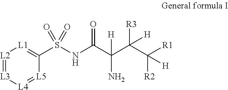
[L2]1=[L3][L4]=[L5]C(S(NC(C(C([H])([R3])C([H])([R2])[R1])(N)[H])=O)(=O)=O)=[L1]1
